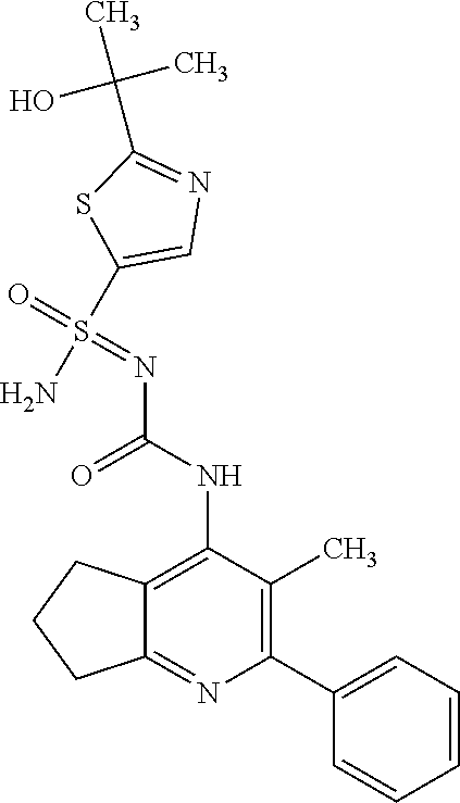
NS(=O)(=NC(=O)NC1=C2C(=NC(C3=CC=CC=C3)=C1C)CCC2)C1=CN=C(C(C)(O)C)S1
